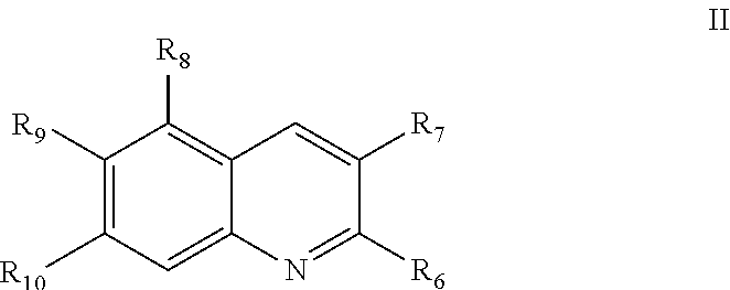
C1([R9])=C([R10])C=C2C(=C1[R8])C=C([R7])C([R6])=N2
